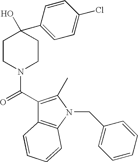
C1(C(=O)N2CCC(O)(C3=CC=C(Cl)C=C3)CC2)=C(C)N(CC2=CC=CC=C2)C2=C1C=CC=C2
